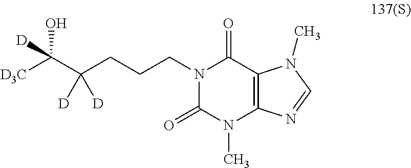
N1(CCCC(C([D3C])(O)[D])([D])[D])C(=O)N(C)C2=C(C1=O)N(C)C=N2
